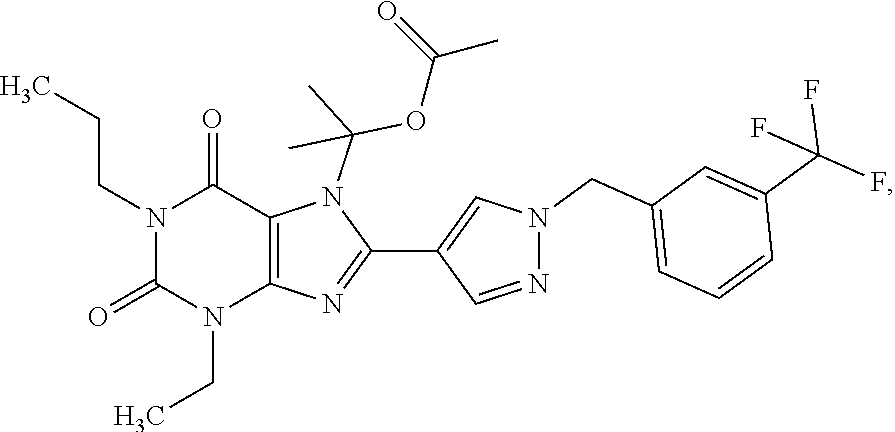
N1(CCC)C(=O)N(CC)C2=C(C1=O)N(C(OC(C)=O)(C)C)C(C1=CN(CC3=CC=CC(C(F)(F)F)=C3)N=C1)=N2
